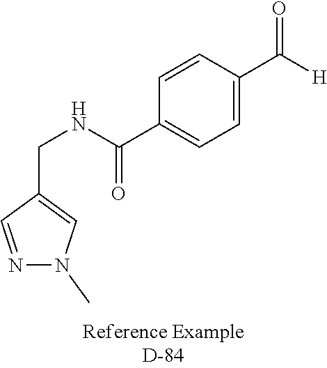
C1=CC(C(=O)NCC2=CN(C)N=C2)=CC=C1C([H])=O
